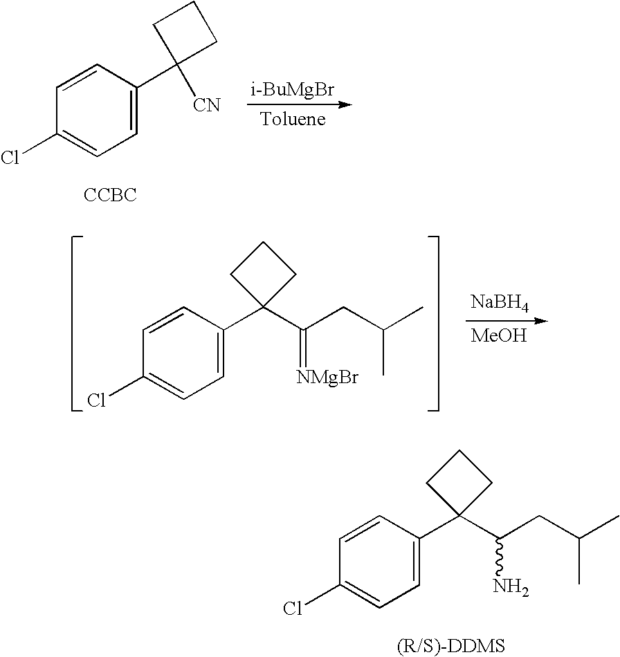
C1=CC(C2([CN])CCC2)=CC=C1Cl.[CCBC].[i-BuMgBr].C1=CC(C2(C(CC(C)C)=[NMgBr])CCC2)=CC=C1Cl.[NaBH4].[MeOH].C1=CC(C2(C(CC(C)C)N)CCC2)=CC=C1Cl
